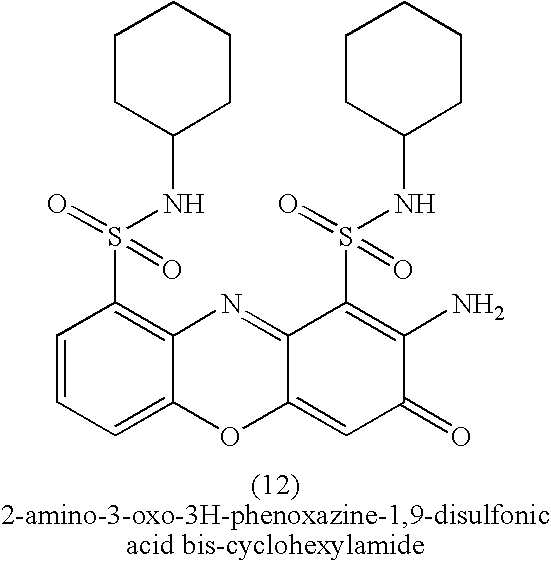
C1=CC=C2C(=C1S(=O)(NC1CCCCC1)=O)N=C1C(=CC(=O)C(N)=C1S(NC1CCCCC1)(=O)=O)O2
